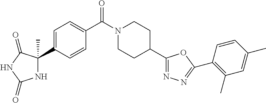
C1=C(C2(C)NC(=O)NC2=O)C=CC(C(N2CCC(C3=NN=C(C4=C(C)C=C(C)C=C4)O3)CC2)=O)=C1
